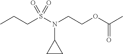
CCCS(N(C1CC1)CCOC(C)=O)(=O)=O
